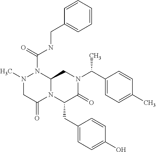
N1(C)CC(=O)N2C(N1C(=O)NCC1=CC=CC=C1)CN(C(C1=CC=C(C)C=C1)C)C(=O)C2CC1=CC=C(O)C=C1
